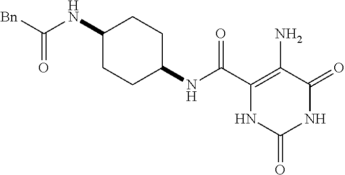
C(C1=C(N)C(=O)NC(=O)N1)(=O)NC1CCC(NC(=O)[Bn])CC1
